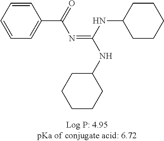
C1=CC=CC=C1C(=O)N=C(NC1CCCCC1)NC1CCCCC1
